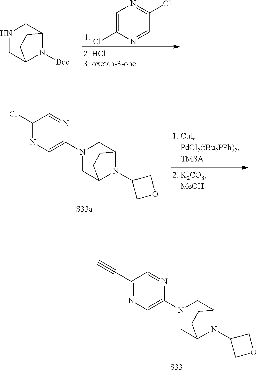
C1(C#C)=NC=C(N2CC3N(C4COC4)C(C2)CC3)N=C1.[S33].C1=C(Cl)N=CC(Cl)=N1.N1CC2N([Boc])C(C1)CC2.C1(Cl)=NC=C(N2CC3N(C4COC4)C(C2)CC3)N=C1.[S33a]
